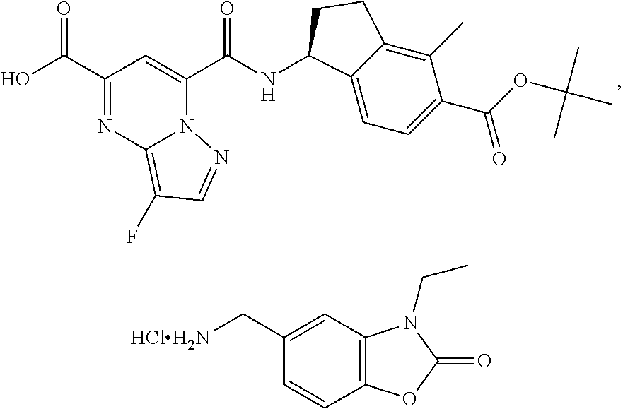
C(=O)(C1=CC(C(=O)O)=NC2=C(F)C=NN21)NC1C2=CC=C(C(OC(C)(C)C)=O)C(C)=C2CC1.C12=C(C=C(C[HClH2N])C=C1)N(CC)C(=O)O2
